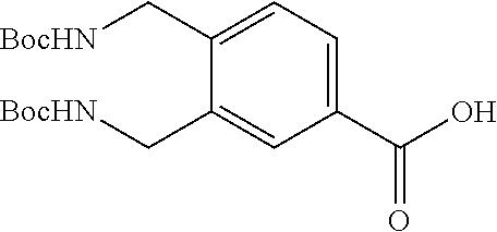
OC(=O)C1=CC=C(C[BocHN])C(C[BocHN])=C1
